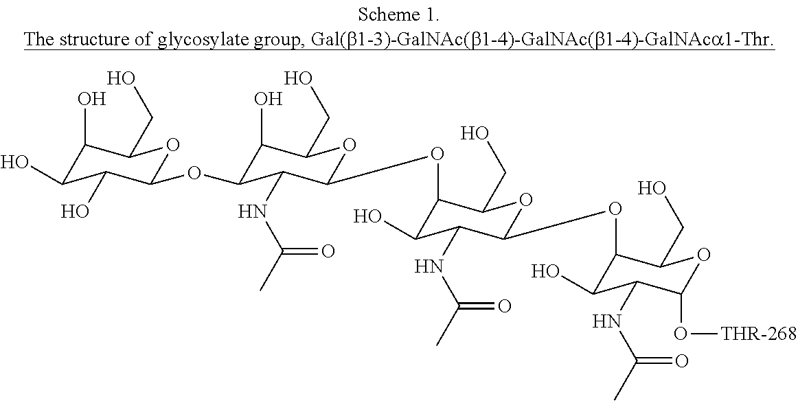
C1(O)C(O)C(O)C(OC2C(O)C(CO)OC(OC3C(O)C(NC(C)=O)C(OC4C(O)C(NC(C)=O)C(O[THR-268])OC4CO)OC3CO)C2NC(C)=O)OC1CO
